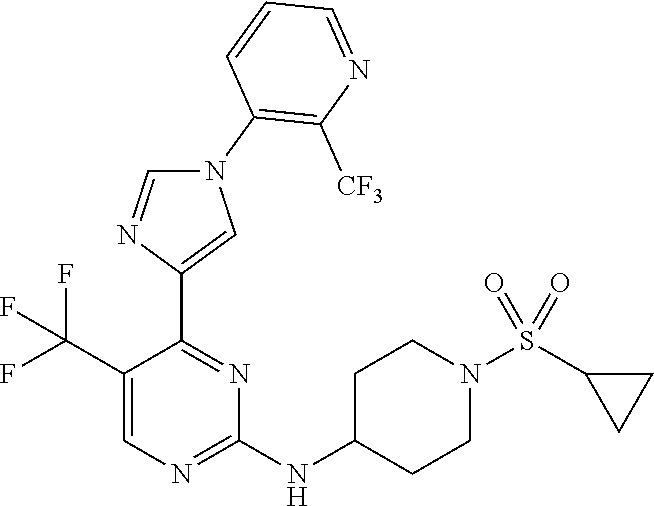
N1(C2=C([CF3])N=CC=C2)C=NC(C2=NC(NC3CCN(S(C4CC4)(=O)=O)CC3)=NC=C2C(F)(F)F)=C1
